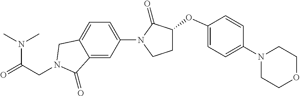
N(C(=O)CN1CC2=CC=C(N3C(=O)C(OC4=CC=C(N5CCOCC5)C=C4)CC3)C=C2C1=O)(C)C
